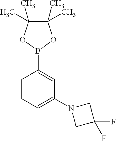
B1(C2=CC(N3CC(F)(F)C3)=CC=C2)OC(C)(C)C(C)(C)O1
